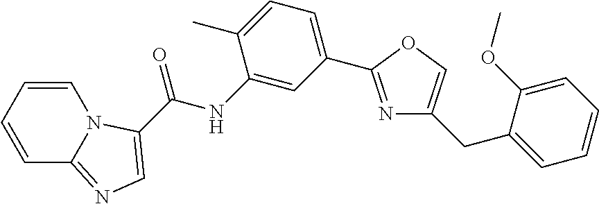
C1=CC=CN2C1=NC=C2C(NC1=CC(C2=NC(CC3=CC=CC=C3OC)=CO2)=CC=C1C)=O
